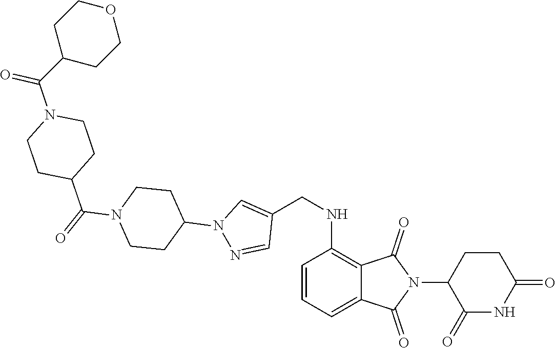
C1=CC=C2C(=C1NCC1=CN(C3CCN(C(C4CCN(C(C5CCOCC5)=O)CC4)=O)CC3)N=C1)C(=O)N(C1C(=O)NC(=O)CC1)C2=O
